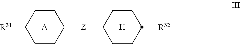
C1([Z]C2CCC([R31])CC2)CCC([R32])CC1.[H].[A]
